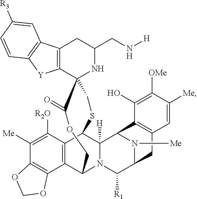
C12=C([Y]C3=C1C=C([R3])C=C3)C1(NC(CN[H])C2)C(=O)OCC2C3=C(C([R2O])=C([Me])C4=C3OCO4)C(C3([H])N2C([R1])C2N([Me])C3C3=C(C2)C=C([Me])C([OMe])=C3O)SC1
